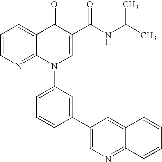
C1=CN=C2C(=C1)C(=O)C(C(NC(C)C)=O)=CN2C1=CC=CC(C2=CN=C3C(=C2)C=CC=C3)=C1
